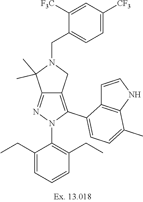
C12=NN(C3=C(CC)C=CC=C3CC)C(C3=CC=C(C)C4=C3C=CN4)=C1CN(CC1=CC=C([CF3])C=C1[F3C])C2(C)C
